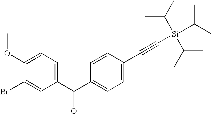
C1(C(C2=CC=C(OC)C(Br)=C2)O)=CC=C(C#C[Si](C(C)C)(C(C)C)C(C)C)C=C1
